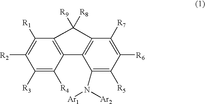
C1([R3])=C([R4])C2=C(C([R1])=C1[R2])C([R9])([R8])C1=C2C(N([Ar2])[Ar1])=C([R5])C([R6])=C1[R7]
